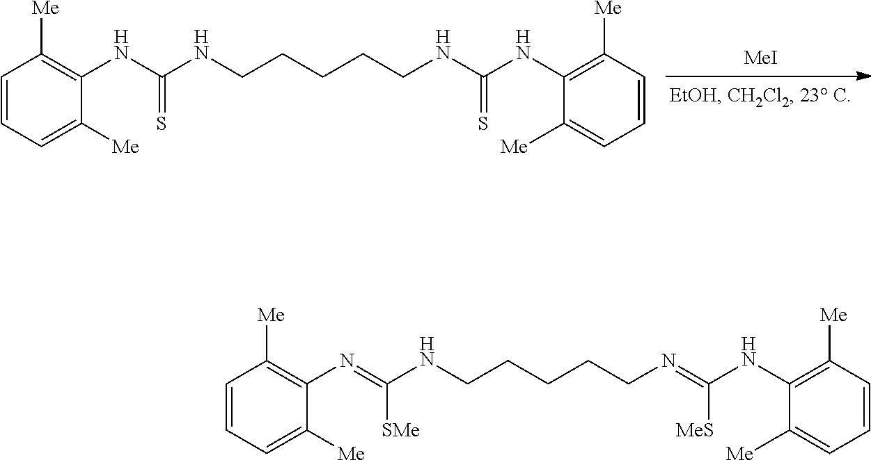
C1(NC(NCCCCCNC(NC2=C([Me])C=CC=C2[Me])=S)=S)=C([Me])C=CC=C1[Me].[MeI].C1(N=C(NCCCCCN=C(NC2=C([Me])C=CC=C2[Me])[MeS])[SMe])=C([Me])C=CC=C1[Me]
